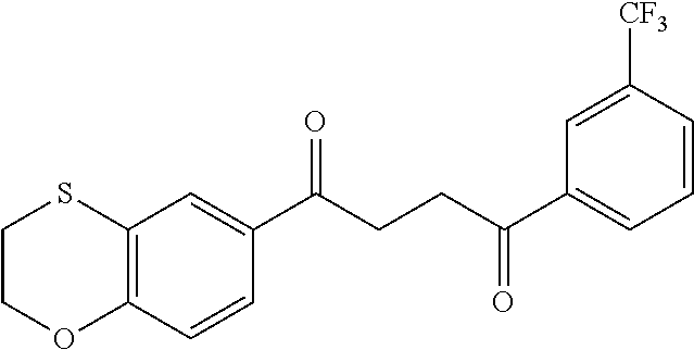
C12=C(C=CC(C(CCC(C3=CC=CC([CF3])=C3)=O)=O)=C1)OCCS2
